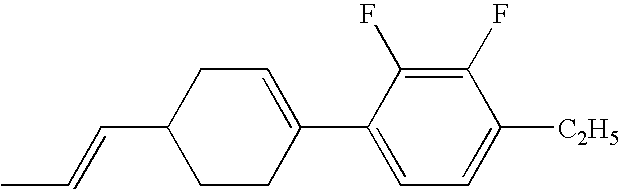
C1(F)=C(F)C(C2=CCC(C=CC)CC2)=CC=C1[C2H5]
